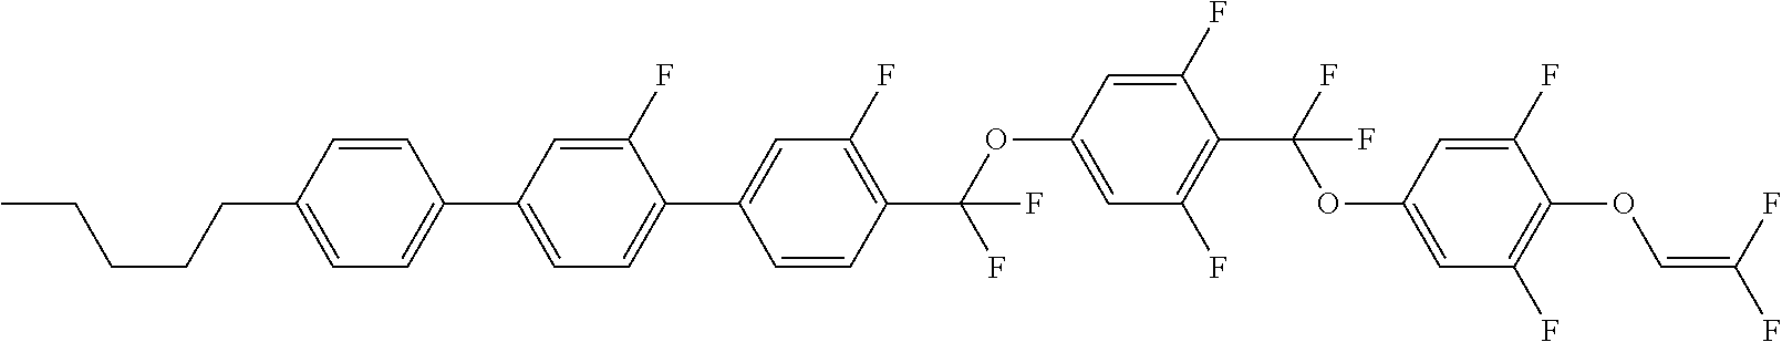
C1=CC(CCCCC)=CC=C1C1=CC=C(C2=CC(F)=C(C(OC3=CC(F)=C(C(F)(OC4=CC(F)=C(OC=C(F)F)C(F)=C4)F)C(F)=C3)(F)F)C=C2)C(F)=C1
